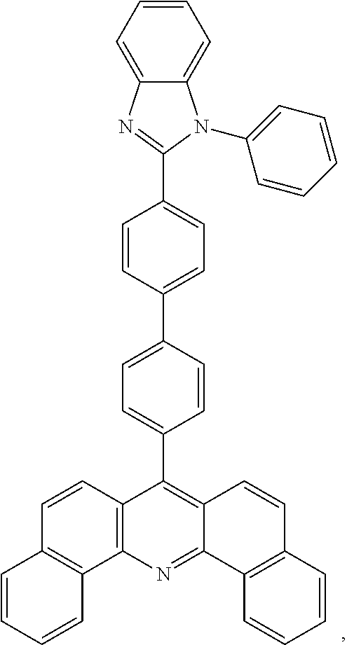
C1=CC2=C(C3=C1C=CC=C3)N=C1C(=C2C2=CC=C(C3=CC=C(C4=NC5=CC=CC=C5N4C4=CC=CC=C4)C=C3)C=C2)C=CC2=C1C=CC=C2
